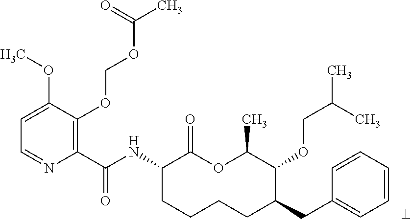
C1(C(NC2CCCCC(CC3=CC=CC=C3)C(OCC(C)C)C(C)OC2=O)=O)=C(OCOC(C)=O)C(OC)=CC=N1
